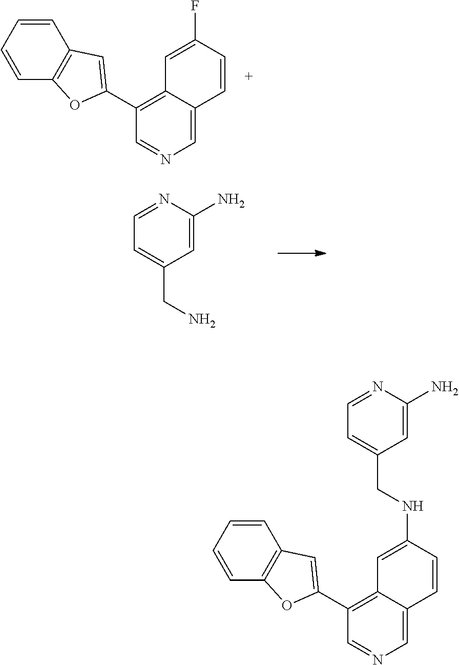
C1=CC=CC2=C1C=C(C1=C3C(=CN=C1)C=CC(F)=C3)O2.C1=C(N)N=CC=C1CN.C1=CC=CC2=C1C=C(C1=C3C(=CN=C1)C=CC(NCC1=CC=NC(N)=C1)=C3)O2
